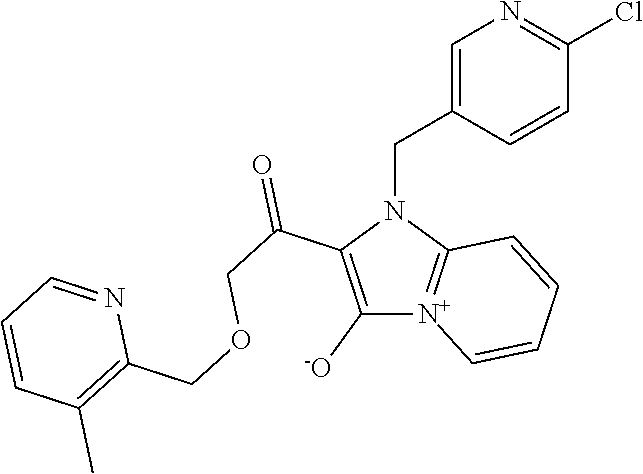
C1([-O])=C(C(COCC2=C(C)C=CC=N2)=O)N(CC2=CN=C(Cl)C=C2)C2=[N+]1C=CC=C2
